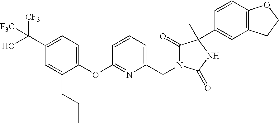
C1(OC2=NC(CN3C(=O)C(C)(C4=CC5=C(C=C4)OCC5)NC3=O)=CC=C2)=CC=C(C(O)([CF3])[F3C])C=C1CCC
